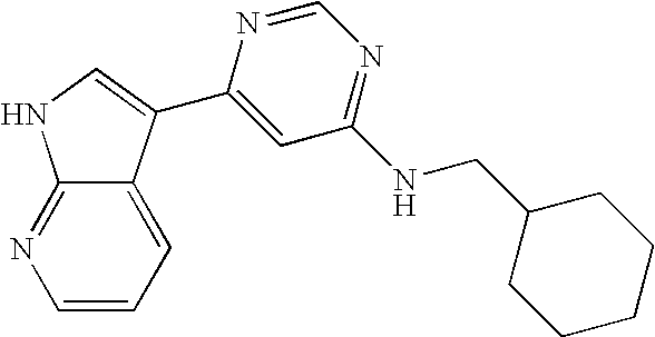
C1(C2=CNC3=NC=CC=C32)=CC(NCC2CCCCC2)=NC=N1
